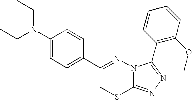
C1=C(N(CC)CC)C=CC(C2=NN3C(=NN=C3C3=C(OC)C=CC=C3)SC2)=C1
